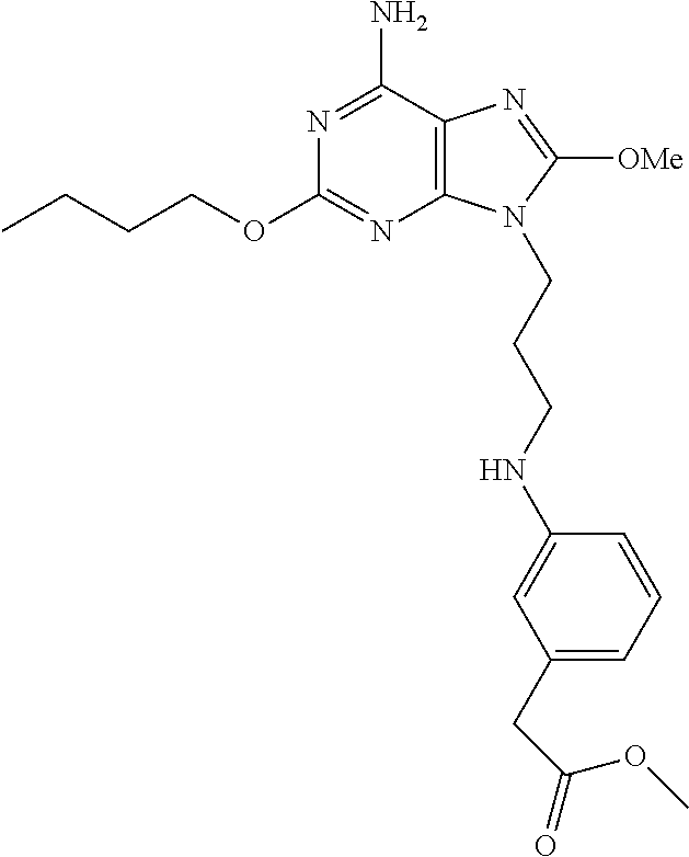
C1(OCCCC)=NC2=C(C(N)=N1)N=C([OMe])N2CCCNC1=CC(CC(=O)OC)=CC=C1
